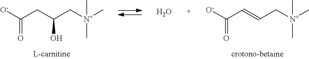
[O-]C(CC(C[N+](C)(C)C)O)=O.[O-]C(C=CC[N+](C)(C)C)=O.O
